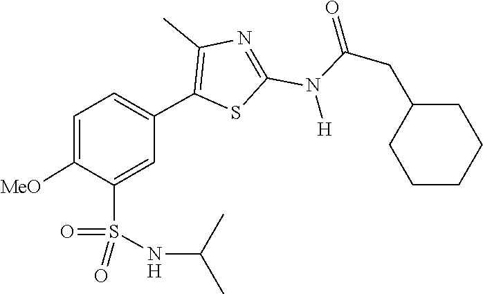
C1(CC(N(C2=NC(C)=C(C3=CC=C([MeO])C(S(=O)(=O)NC(C)C)=C3)S2)[H])=O)CCCCC1
